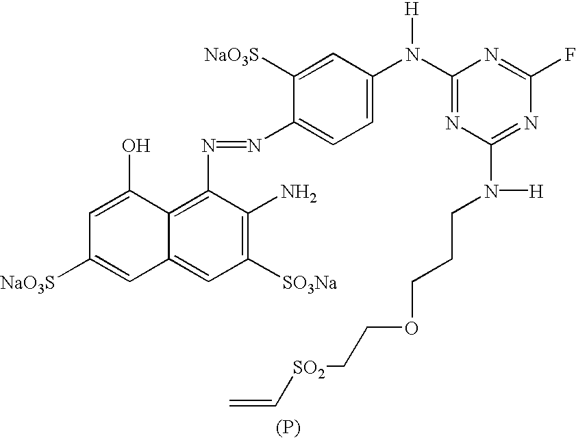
[(P)].C12=C(N=NC3=CC=C(N(C4=NC(N([H])CCCOCC[SO2]C=C)=NC(F)=N4)[H])C=C3[NaO3S])C(N)=C([SO3Na])C=C1C=C([NaO3S])C=C2O
